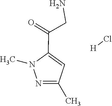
[H]Cl.C1(C(=O)CN)=CC(C)=NN1C
